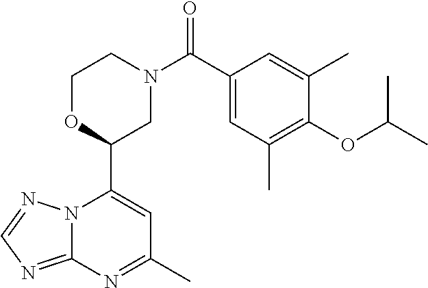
N12C(=NC=N1)N=C(C)C=C2C1CN(C(=O)C2=CC(C)=C(OC(C)C)C(C)=C2)CCO1
